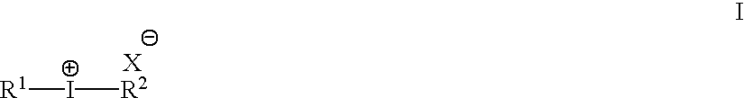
[I+]([R2])[R1].[X]
